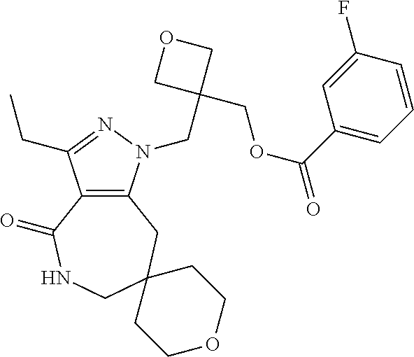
C12=C(CC3(CNC1=O)CCOCC3)N(CC1(COC(=O)C3=CC=CC(F)=C3)COC1)N=C2CC
